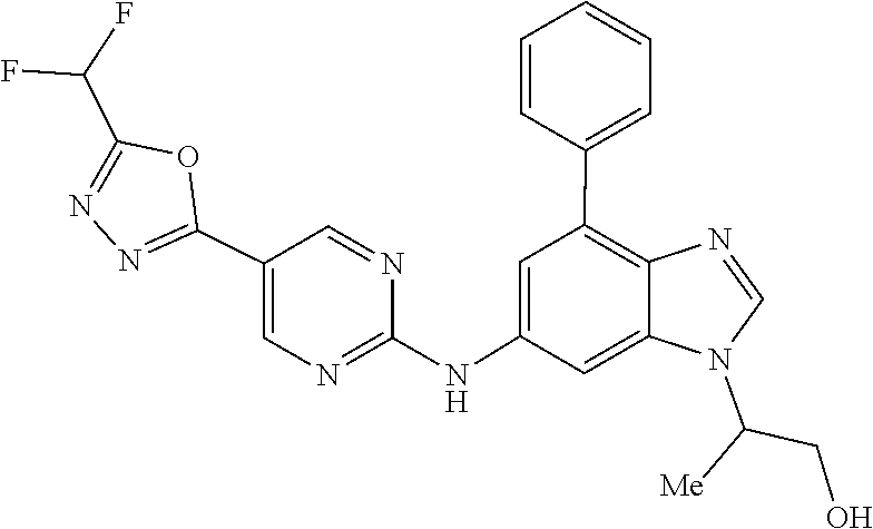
C1=NC2=C(C3=CC=CC=C3)C=C(NC3=NC=C(C4=NN=C(C(F)F)O4)C=N3)C=C2N1C(CO)[Me]
